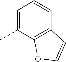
C1=C(C)C2=C(C=C1)C=CO2
